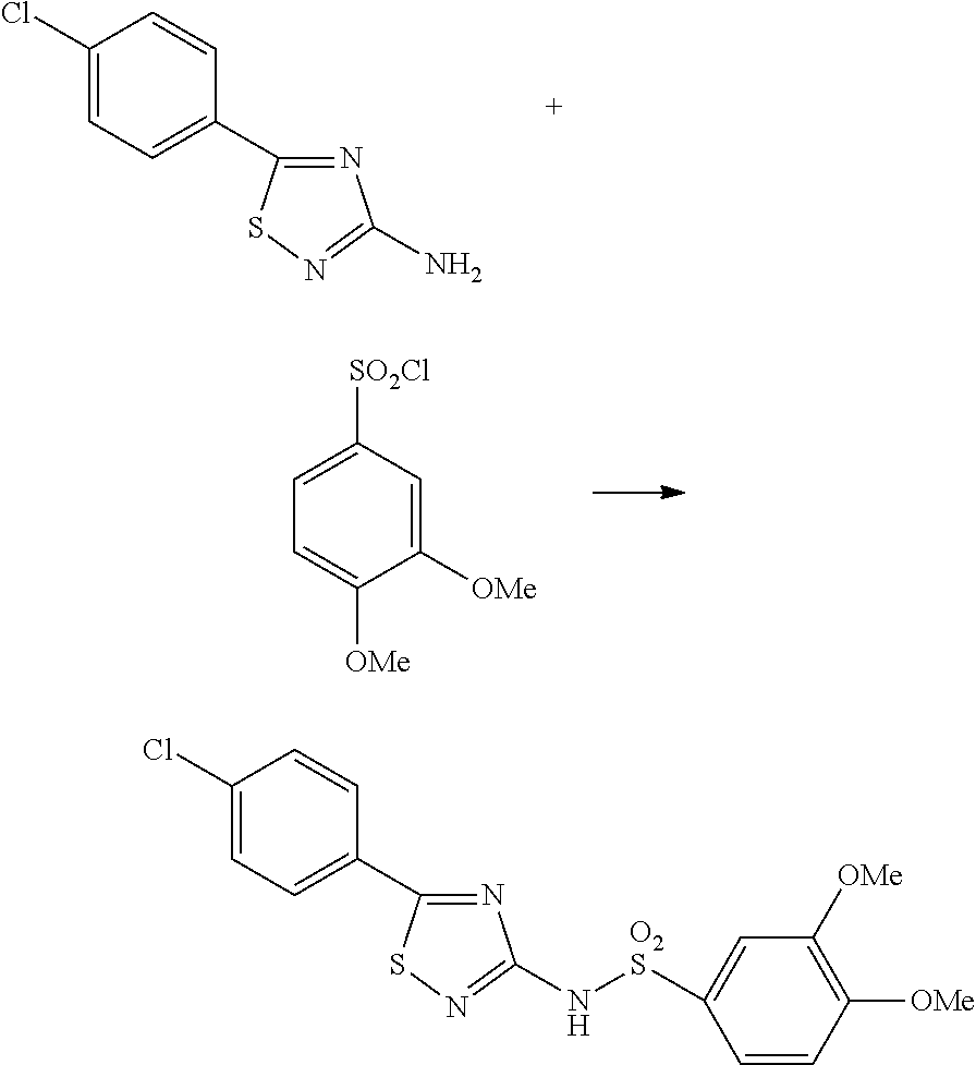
C1(Cl)=CC=C(C2=NC(N)=NS2)C=C1.C1([OMe])=CC([SO2Cl])=CC=C1[OMe].C1(Cl)=CC=C(C2=NC(N[O2S]C3=CC([OMe])=C([OMe])C=C3)=NS2)C=C1
